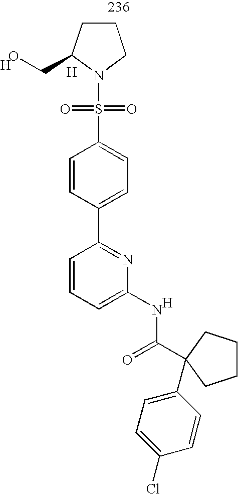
[H].[H].[H].C1CC(CO)N(S(=O)(=O)C2=CC=C(C3=NC(NC(=O)C4(C5=CC=C(Cl)C=C5)CCCC4)=CC=C3)C=C2)C1
